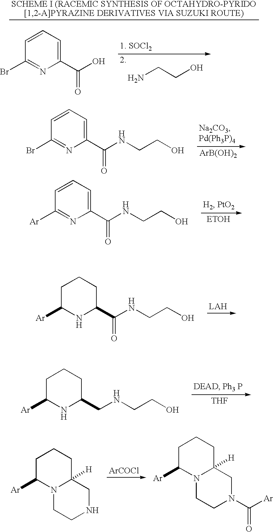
C1=CC=C(C(O)=O)N=C1Br.NCCO.C1=CC=C(C(NCCO)=O)N=C1Br.[ArB(OH)2].C1=CC=C(C(NCCO)=O)N=C1[Ar].[ETOH].C1C([Ar])NC(C(NCCO)=O)CC1.C1C([Ar])NC(CNCCO)CC1.[THF].C1C([Ar])N2C([H])(CC1)CNCC2.[ArCOCl].C1C([Ar])N2C([H])(CC1)CN(C([Ar])=O)CC2
